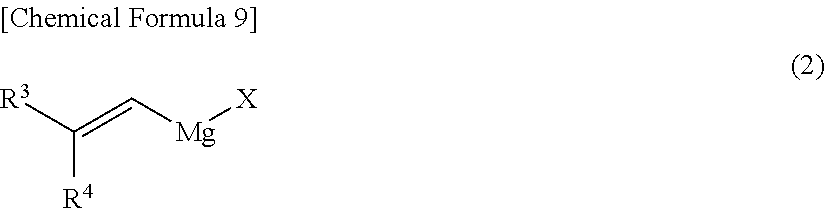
[R3]C([R4])=C[Mg][X]
